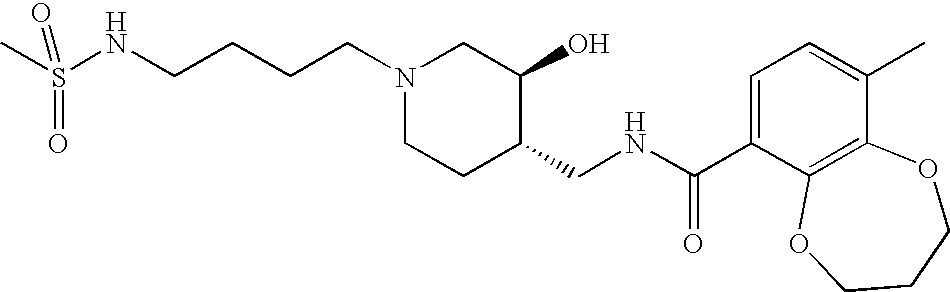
N(CCCCN1CCC(CNC(=O)C2=CC=C(C)C3=C2OCCCO3)C(O)C1)S(C)(=O)=O
